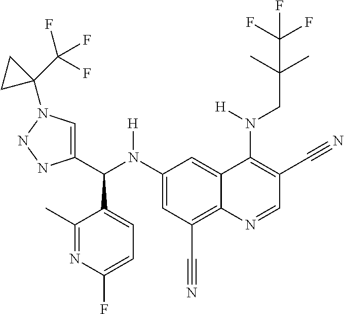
C1(N(C(C2=CN(C3(C(F)(F)F)CC3)NN2)C2=CC=C(F)N=C2C)[H])=CC(C#N)=C2C(=C1)C(N(CC(C)(C)C(F)(F)F)[H])=C(C#N)C=N2
